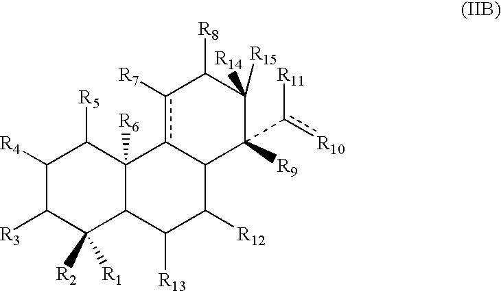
C1([R4])C([R3])C([R1])([R2])C2C([R6])(C1[R5])c1c([R7])C([R8])C([R14])([R15])C([R9])(c([R11])[R10])C1C([R12])C2[R13]
